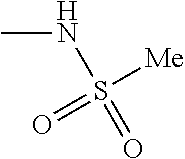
CNS([Me])(=O)=O
